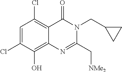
C1=C(Cl)C(O)=C2C(=C1Cl)C(=O)N(CC1CC1)C(C[NMe2])=N2
